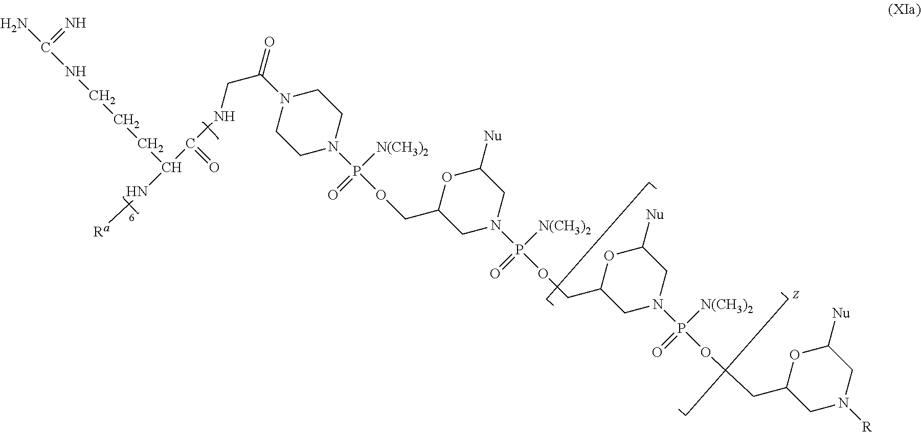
C1CN(P([N(CH3)2])(=O)OCC2CN(P([N(CH3)2])(=O)OCC3CN(P([N(CH3)2])(=O)OCC4CN([R])CC([Nu])O4)CC([Nu])O3)CC([Nu])O2)CCN1C(=O)CNC(C(N[Ra])CCCNC(N)=N)=O
